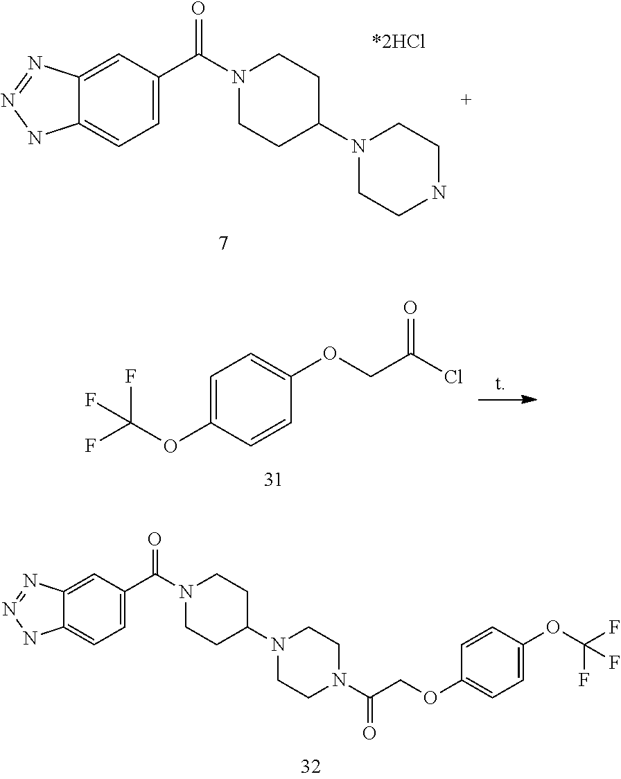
C12=CC(C(N3CCC(N4CCNCC4)CC3)=O)=CC=C1NN=N2.C1=C(OC(F)(F)F)C=CC(OCC(Cl)=O)=C1.C12=CC(C(N3CCC(N4CCN(C(COC5=CC=C(OC(F)(F)F)C=C5)=O)CC4)CC3)=O)=CC=C1NN=N2
